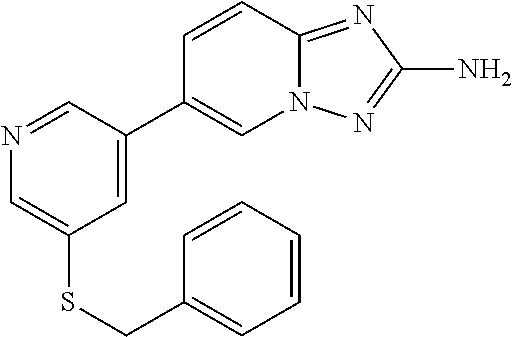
N1=CC(C2=CN3C(=NC(N)=N3)C=C2)=CC(SCC2=CC=CC=C2)=C1
